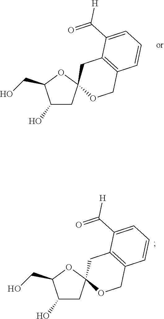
C1(O)CC2(OC1CO)OCC1=C(C2)C(C([H])=O)=CC=C1.C1(O)CC2(OC1CO)OCC1=C(C2)C(C([H])=O)=CC=C1
